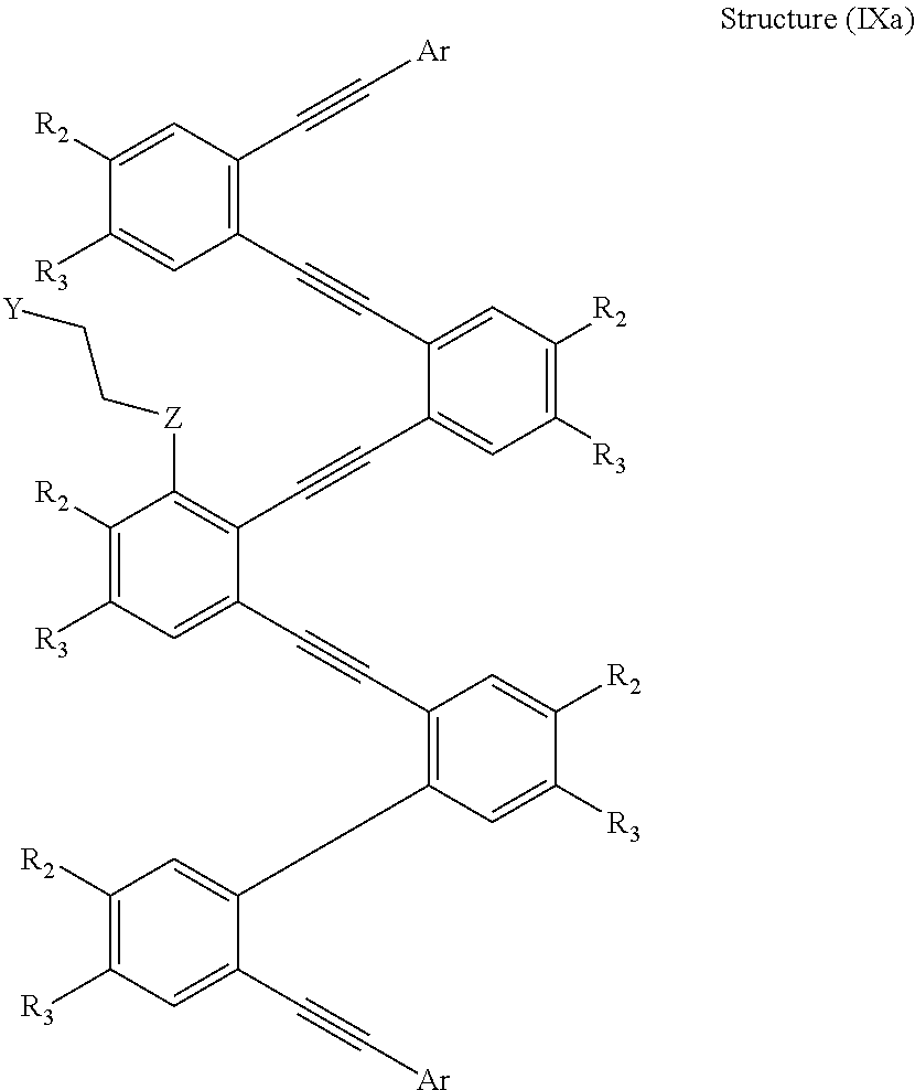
C1([R3])=CC(C#CC2=CC([R2])=C([R3])C=C2C#CC2=C([Z]CC[Y])C([R2])=C([R3])C=C2C#CC2=C(CCC3=CC([R2])=C([R3])C=C3C#C[Ar])C=C([R3])C([R2])=C2)=C(C#C[Ar])C=C1[R2]
